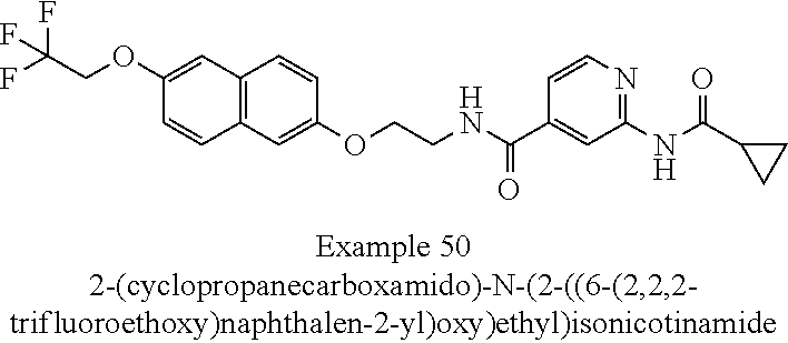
C12=C(C=C(OCCNC(C3=CC(NC(=O)C4CC4)=NC=C3)=O)C=C1)C=CC(OCC(F)(F)F)=C2
